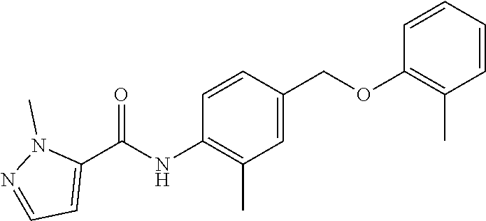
C1=CC(COC2=C(C)C=CC=C2)=CC(C)=C1NC(C1=CC=NN1C)=O
